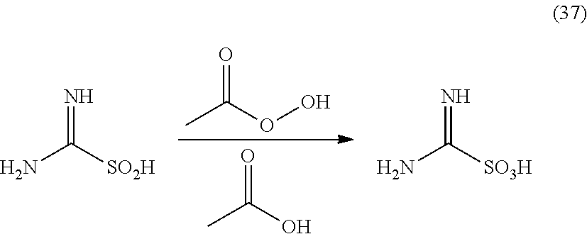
CC(OO)=O.O=C(O)C.N=C([SO2H])N.N=C([SO3H])N
